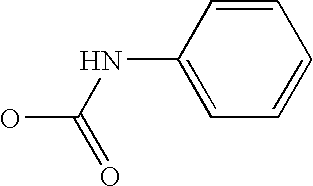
C1(NC(=O)O)=CC=CC=C1
